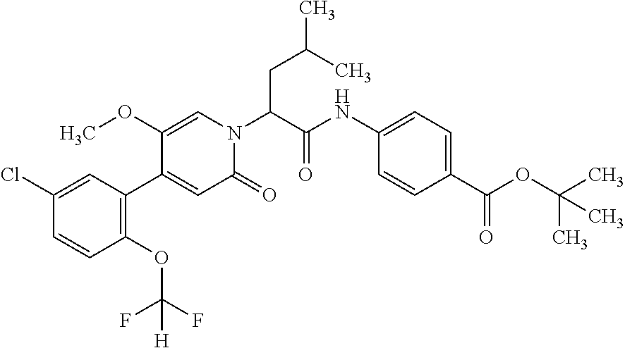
C1=C(Cl)C=CC(OC(F)(F)[H])=C1C1=CC(=O)N(C(C(NC2=CC=C(C(OC(C)(C)C)=O)C=C2)=O)CC(C)C)C=C1OC
